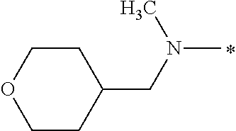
N(C)(CC1CCOCC1)C
